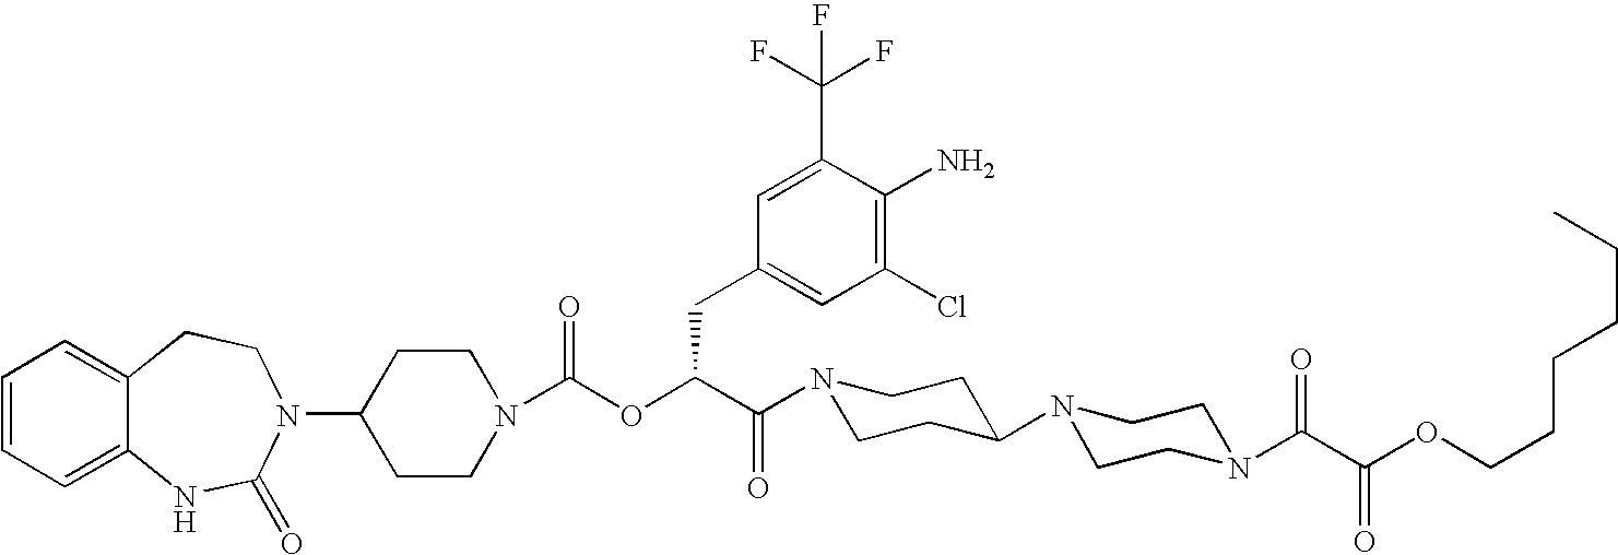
C1(N2C(=O)NC3=CC=CC=C3CC2)CCN(C(OC(C(=O)N2CCC(N3CCN(C(C(OCCCCCC)=O)=O)CC3)CC2)CC2=CC(Cl)=C(N)C(C(F)(F)F)=C2)=O)CC1
